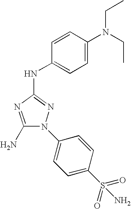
C1(N)=NC(NC2=CC=C(N(CC)CC)C=C2)=NN1C1=CC=C(S(N)(=O)=O)C=C1
